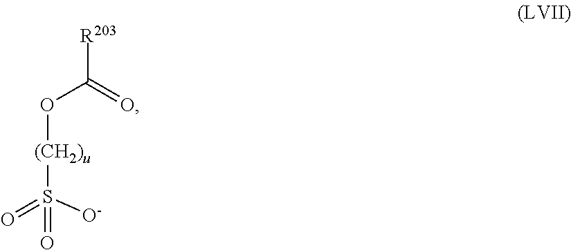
O(C(=O)[R203])[(CH2)u]S(=O)([O-])=O
